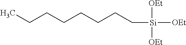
C(CC[Si]([OEt])([OEt])[OEt])CCCCC
